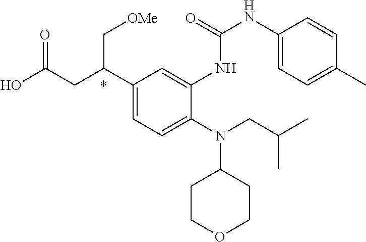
N(C1CCOCC1)(CC(C)C)C1=CC=C(C(CC(O)=O)C[OMe])C=C1NC(=O)NC1=CC=C(C)C=C1
